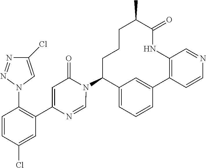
C12=CC=CC(=C1)C1=C(NC(=O)C(C)CCCC2N2C(=O)C=C(C3=C(N4C=C(Cl)N=N4)C=CC(Cl)=C3)N=C2)C=NC=C1
